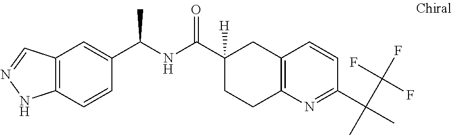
C1=CC2=C(N=C1C(C)(C)C(F)(F)F)CCC(C(NC(C1=CC3=C(C=C1)NN=C3)C)=O)([H])C2
